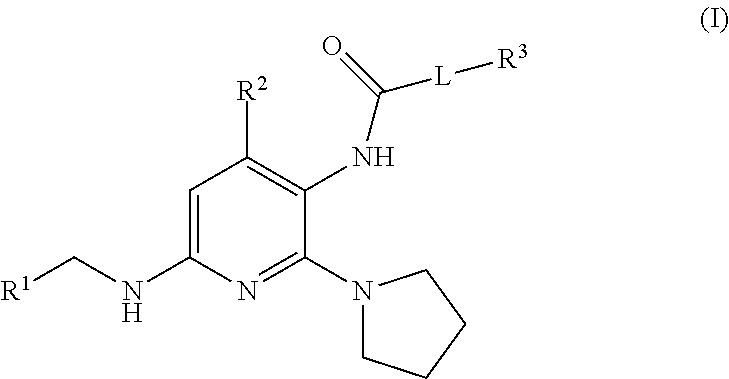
C1=C(NC[R1])N=C(N2CCCC2)C(NC([L][R3])=O)=C1[R2]
